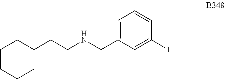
C1(CCNCC2=CC=CC(I)=C2)CCCCC1
